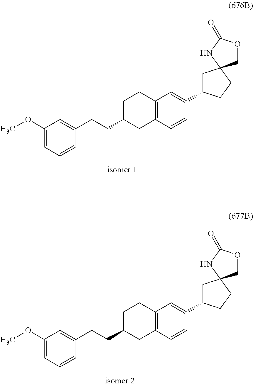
C1(OC)=CC=CC(CCC2CC3=C(CC2)C=C(C2CC4(CC2)COC(=O)N4)C=C3)=C1.C1(OC)=CC=CC(CCC2CC3=C(CC2)C=C(C2CC4(CC2)COC(=O)N4)C=C3)=C1
